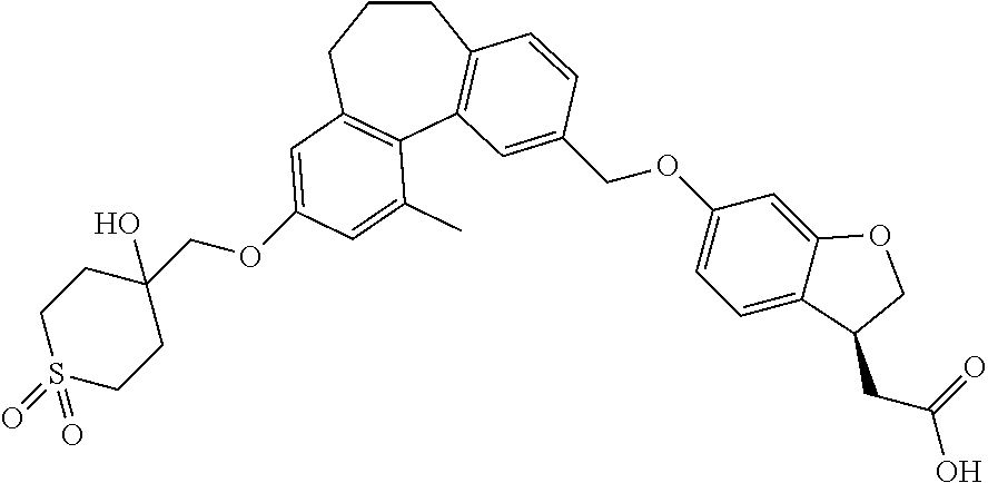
C1CCC2=C(C3=C1C=CC(COC1=CC=C4C(=C1)OCC4CC(O)=O)=C3)C(C)=CC(OCC1(O)CCS(=O)(=O)CC1)=C2
